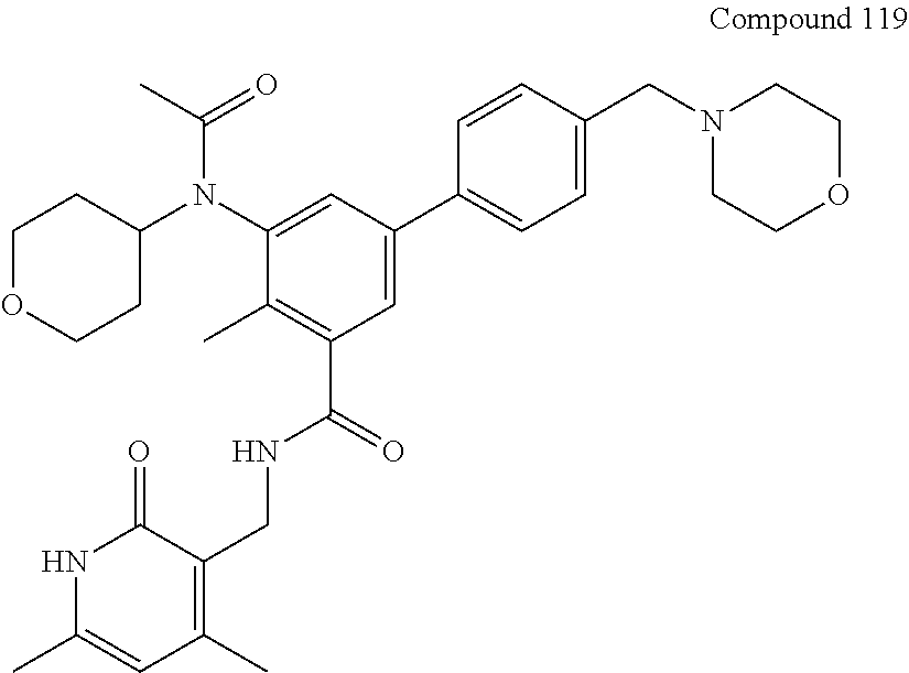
C1(N(C2=CC(C3=CC=C(CN4CCOCC4)C=C3)=CC(C(=O)NCC3=C(C)C=C(C)NC3=O)=C2C)C(C)=O)CCOCC1
